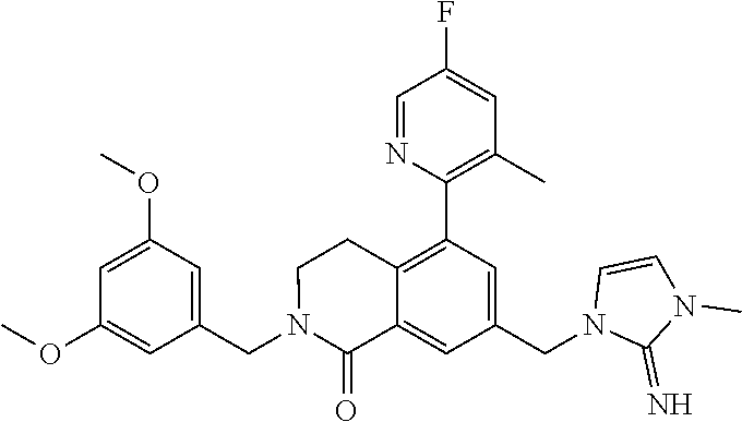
C1(OC)=CC(OC)=CC(CN2C(=O)C3=CC(CN4C(=N)N(C)C=C4)=CC(C4=C(C)C=C(F)C=N4)=C3CC2)=C1
